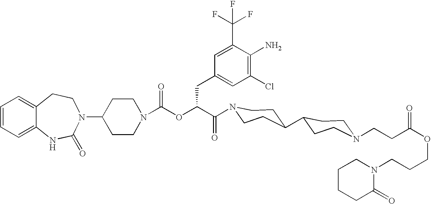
C1(N2C(=O)NC3=CC=CC=C3CC2)CCN(C(OC(C(=O)N2CCC(C3CCN(CCC(OCCCN4CCCCC4=O)=O)CC3)CC2)CC2=CC(Cl)=C(N)C(C(F)(F)F)=C2)=O)CC1
